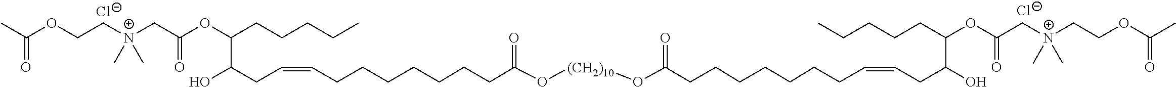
[Cl-].CC(OCC[N+](CC(OC(CCCCC)C(CC=CCCCCCCCC(O[(CH2)10]OC(=O)CCCCCCCC=CCC(O)C(CCCCC)OC(C[N+](CCOC(C)=O)(C)C)=O)=O)O)=O)(C)C)=O.[Cl-]
